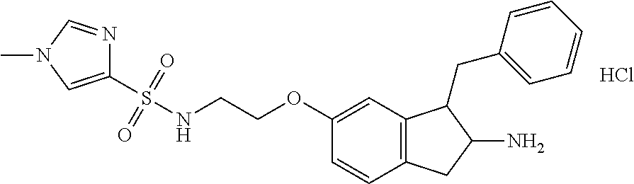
C1=C(OCCNS(C2=CN(C)C=N2)(=O)=O)C=CC2=C1C(CC1=CC=CC=C1)C(N)C2.Cl
